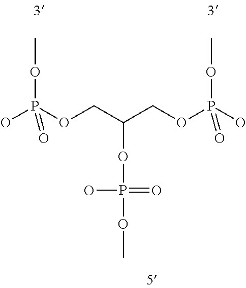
OP(OCC(COP(O)(OC)=O)OP(=O)(O)OC)(OC)=O
